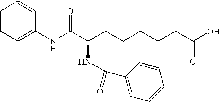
C(CCCCCC(O)=O)(C(NC1=CC=CC=C1)=O)NC(C1=CC=CC=C1)=O
